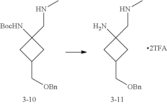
C1(C[OBn])CC([BocHN])(CNC)C1.C1(C[OBn])CC(N)(CNC)C1
